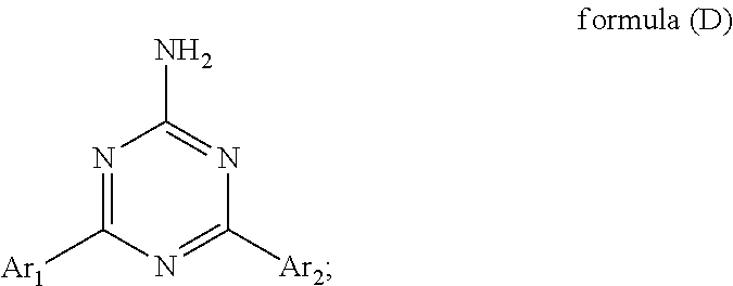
N1=C([Ar1])N=C([Ar2])N=C1N
